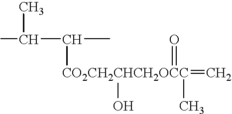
CC(C(C)[CO2CH2CHCH2OCC](=C)(=O)(C)O)C
